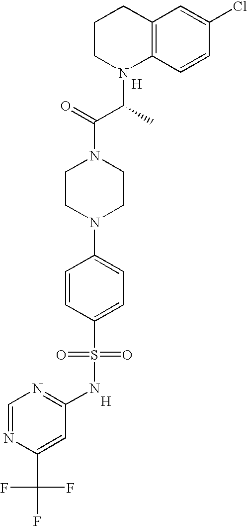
C12=C(C=CC(Cl)=C1)N(C(C(N1CCN(C3=CC=C(S(=O)(=O)NC4=NC=NC(C(F)(F)F)=C4)C=C3)CC1)=O)C)CCC2.[H].[H]
